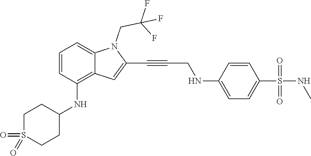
C1=C(NCC#CC2=CC3=C(NC4CCS(=O)(=O)CC4)C=CC=C3N2CC(F)(F)F)C=CC(S(NC)(=O)=O)=C1
